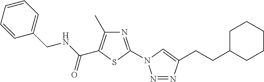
N1=C(N2N=NC(CCC3CCCCC3)=C2)SC(C(NCC2=CC=CC=C2)=O)=C1C
